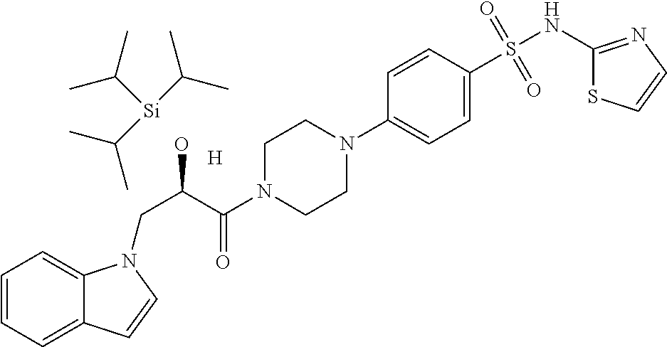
C1=CC=C2C(=C1)N(CC(O)C(=O)N1CCN(C3=CC=C(S(NC4=NC=CS4)(=O)=O)C=C3)CC1)C=C2.[H].[Si](C(C)C)(C(C)C)C(C)C
